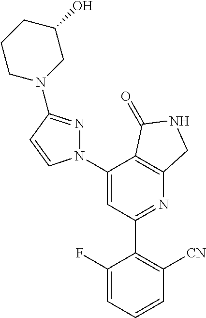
C1(C2=C([CN])C=CC=C2F)=NC2=C(C(N3N=C(N4CC(O)CCC4)C=C3)=C1)C(=O)NC2
